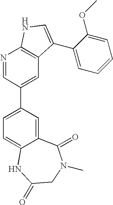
C12=CC(C3=CC4=C(N=C3)NC=C4C3=CC=CC=C3OC)=CC=C1NC(=O)CN(C)C2=O
